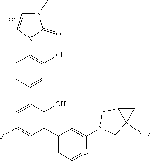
C1=CC(C2=CC(F)=CC(C3=CC=NC(N4CC5(N)C(C4)C5)=C3)=C2O)=CC(Cl)=C1N1C(=O)N(C)C=C1
